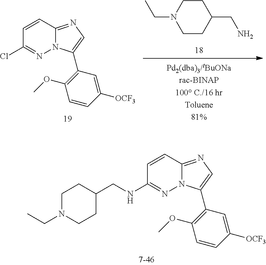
C(N)C1CCN(CC)CC1.C1=CC2=NC=C(C3=C(OC)C=CC([OCF3])=C3)N2N=C1Cl.C1=CC2=NC=C(C3=C(OC)C=CC([OCF3])=C3)N2N=C1NCC1CCN(CC)CC1
